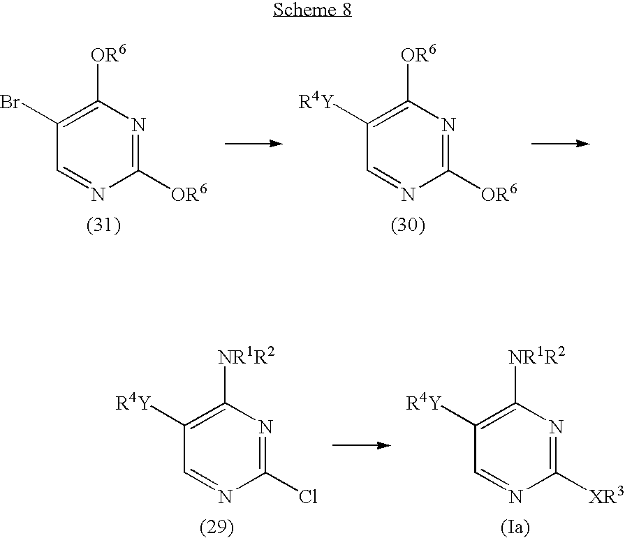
C1([OR6])=NC([OR6])=C(Br)C=N1.C1([OR6])=NC([OR6])=C([R4Y])C=N1.C1(Cl)=NC([NR1R2])=C([R4Y])C=N1.C1([XR3])=NC([NR1R2])=C([R4Y])C=N1
